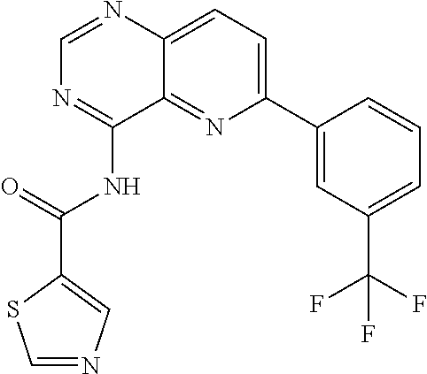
C1=NC2=CC=C(C3=CC(C(F)(F)F)=CC=C3)N=C2C(NC(=O)C2=CN=CS2)=N1
